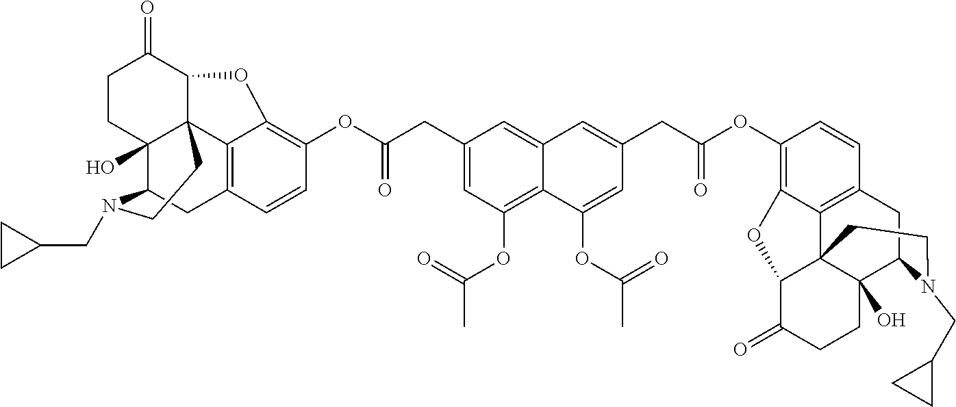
C(C(OC1=C2C3=C(C=C1)CC1C4(O)C3(C(C(=O)CC4)O2)CCN1CC1CC1)=O)C1=CC2=CC(CC(OC3=C4C5=C(CC6C7(O)CCC(=O)C(C75CCN6CC5CC5)O4)C=C3)=O)=CC(OC(=O)C)=C2C(OC(C)=O)=C1
